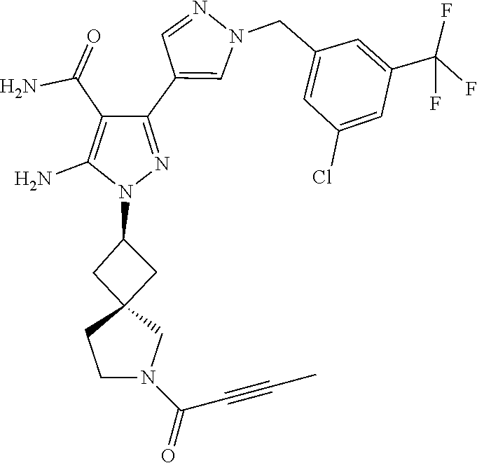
C12(CC(N3N=C(C4=CN(CC5=CC(Cl)=CC(C(F)(F)F)=C5)N=C4)C(C(N)=O)=C3N)C1)CCN(C(=O)C#CC)C2
